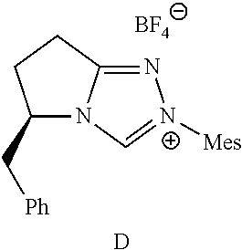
N1=C2N(C=[N+]1[Mes])C(C[Ph])CC2.[BF4].[D]
